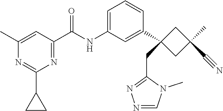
C1(C2(CC3=NN=CN3C)CC(C)(C#N)C2)=CC(NC(C2=NC(C3CC3)=NC(C)=C2)=O)=CC=C1
